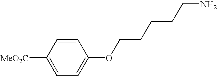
C1([MeO2C])=CC=C(OCCCCCN)C=C1
